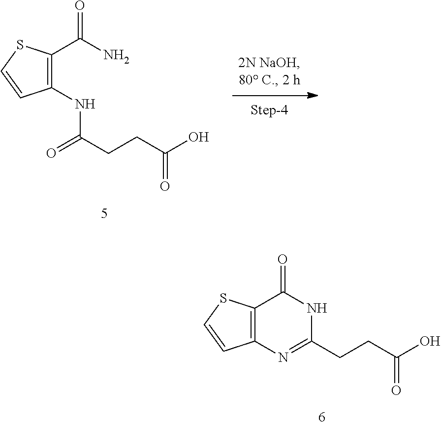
C12=C(SC=C1)C(=O)NC(CCC(=O)O)=N2.C1(NC(=O)CCC(=O)O)=C(C(=O)N)SC=C1
